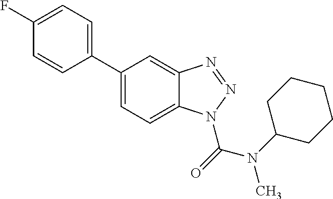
C1(C2=CC=C(F)C=C2)=CC=C2C(=C1)N=NN2C(N(C)C1CCCCC1)=O
